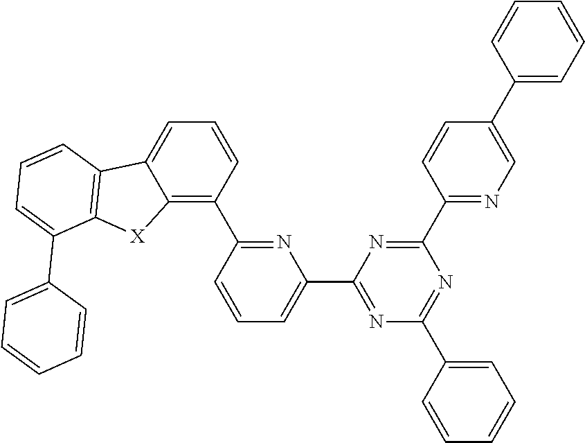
C1=CC(C2=NC(C3=NC(C4=CC=CC=C4)=NC(C4=NC=C(C5=CC=CC=C5)C=C4)=N3)=CC=C2)=C2C(=C1)C1=C([X]2)C(C2=CC=CC=C2)=CC=C1
